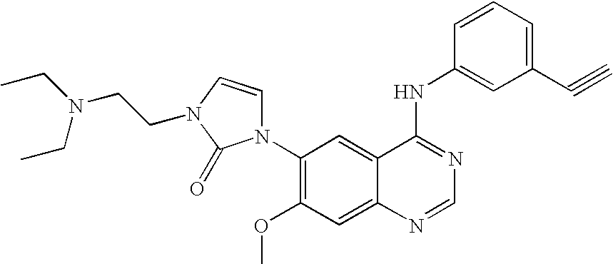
C1(N2C=CN(CCN(CC)CC)C2=O)=C(OC)C=C2C(=C1)C(NC1=CC(C#C)=CC=C1)=NC=N2
